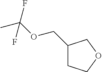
C1(COC(C)(F)F)CCOC1
